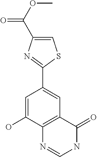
C1(C2=CC3=C(C(O)=C2)N=CNC3=O)=NC(C(OC)=O)=CS1
